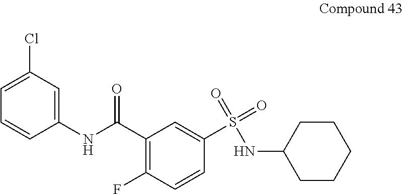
C(C1=C(F)C=CC(S(=O)(=O)NC2CCCCC2)=C1)(NC1=CC(Cl)=CC=C1)=O
